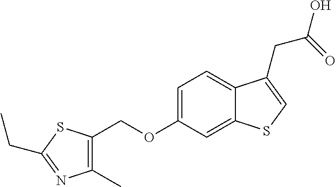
C(OC1=CC=C2C(=C1)SC=C2CC(O)=O)C1=C(C)N=C(CC)S1
